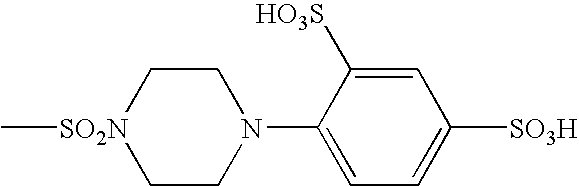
C1(N2CC[SO2N](C)CC2)=CC=C([SO3H])C=C1[HO3S]
